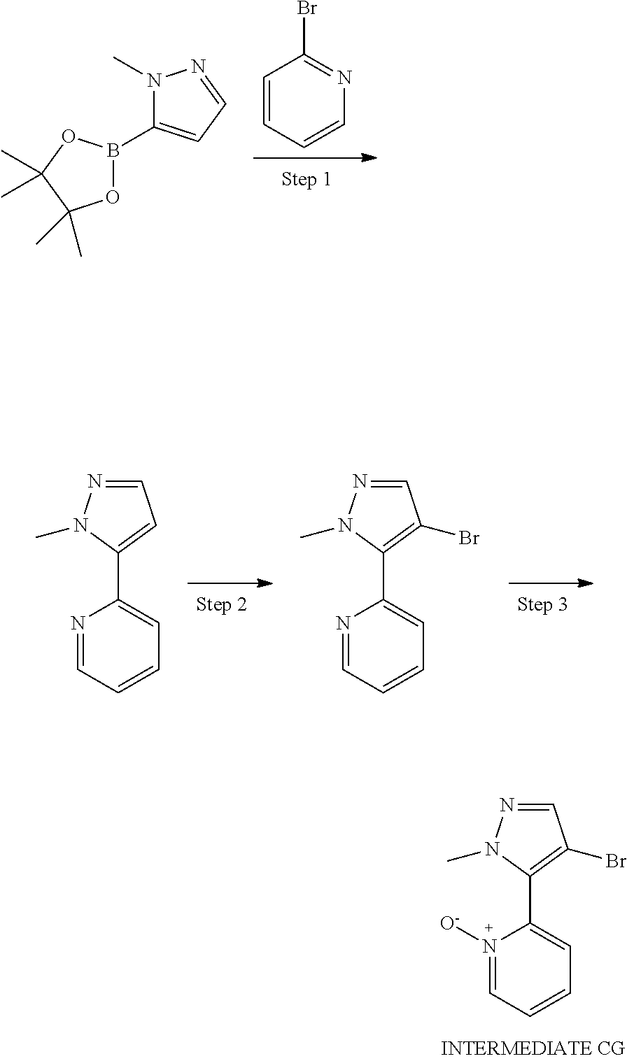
C1=CC=CN=C1Br.N1(C)N=CC=C1B1OC(C)(C)C(C)(C)O1.N1([O-])=CC=CC=C1C1=C(Br)C=NN1C.N1=CC=CC=C1C1=CC=NN1C.N1=CC=CC=C1C1=C(Br)C=NN1C
